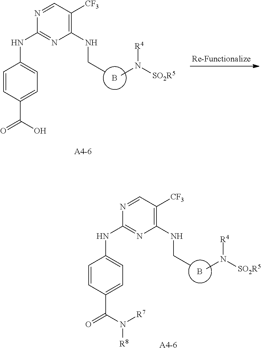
C1=CC(C(N([R8])[R7])=O)=CC=C1NC1=NC(NCC)=C([CF3])C=N1.B.CN([R4])[SO2R5].C1=CC(C(O)=O)=CC=C1NC1=NC(NCC)=C([CF3])C=N1.B.CN([R4])[SO2R5]
